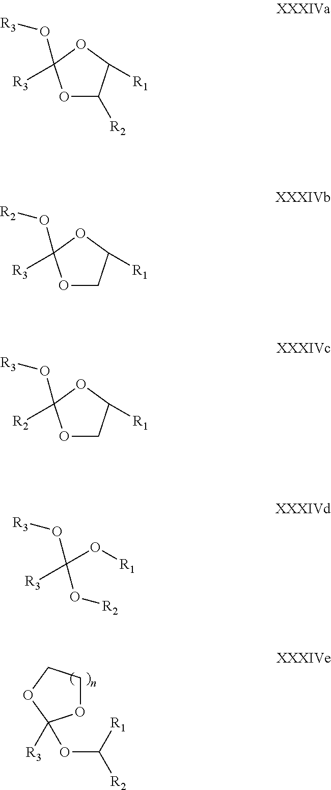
O1CCOC1([R3])OC([R2])[R1].O1C([R2])C([R1])OC1([R3])O[R3].O1CC([R1])OC1([R3])O[R2].O1CC([R1])OC1([R2])O[R3].C(O[R3])([R3])(O[R1])O[R2]
